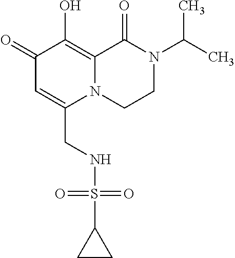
C1(=O)C=C(CNS(C2CC2)(=O)=O)N2C(=C1O)C(=O)N(C(C)C)CC2
